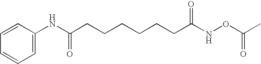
C1=CC(NC(CCCCCCC(NOC(C)=O)=O)=O)=CC=C1
